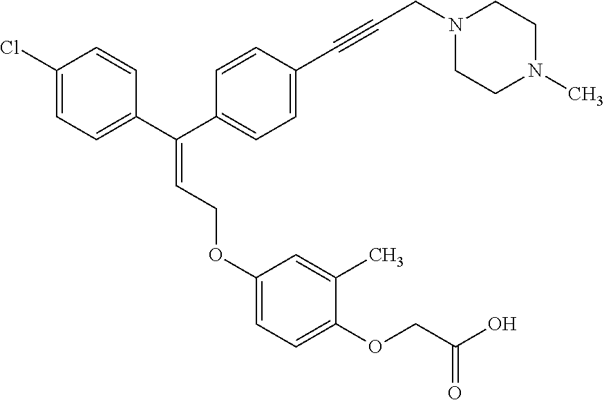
C(=C(C1=CC=C(Cl)C=C1)C1=CC=C(C#CCN2CCN(C)CC2)C=C1)COC1=CC=C(OCC(O)=O)C(C)=C1
